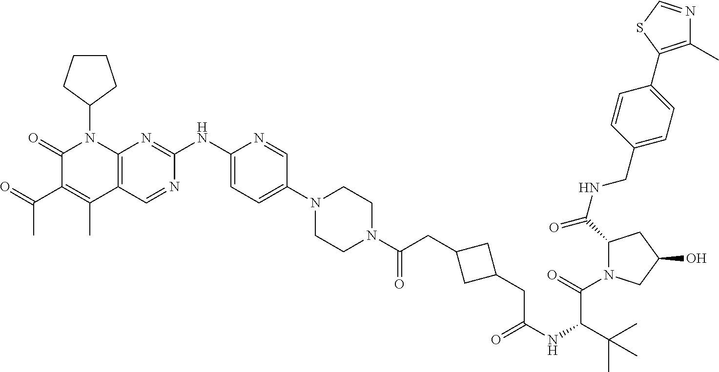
C1(=O)C(C(C)=O)=C(C)C2=C(N1C1CCCC1)N=C(NC1=CC=C(N3CCN(C(=O)CC4CC(CC(NC(C(C)(C)C)C(=O)N5C(C(=O)NCC6=CC=C(C7=C(C)N=CS7)C=C6)CC(O)C5)=O)C4)CC3)C=N1)N=C2
